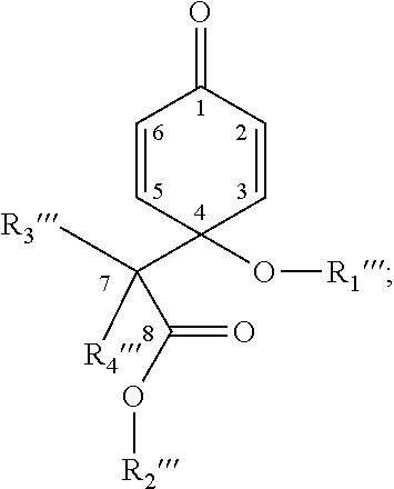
C1=CC(C([R3])([R4])C(=O)O[R2])(O[R1])C=CC1=O
